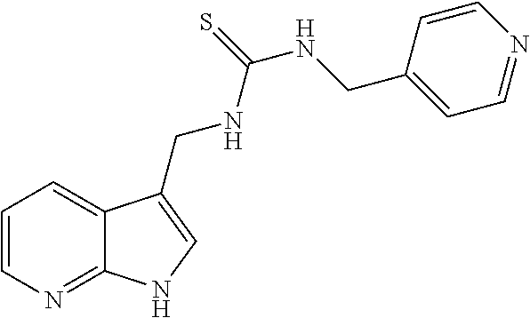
C1=CN=C2C(=C1)C(CNC(NCC1=CC=NC=C1)=S)=CN2
